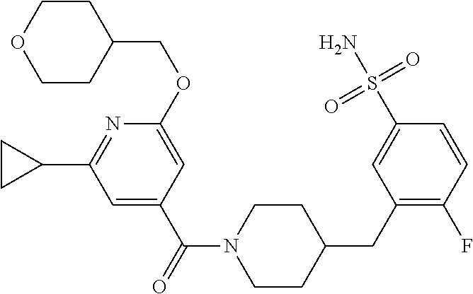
C1(C(N2CCC(CC3=C(F)C=CC(S(N)(=O)=O)=C3)CC2)=O)=CC(C2CC2)=NC(OCC2CCOCC2)=C1
